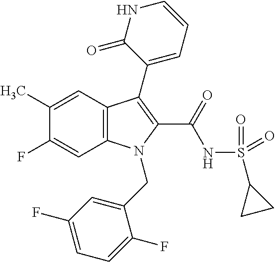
C1(C)=CC2=C(C=C1F)N(CC1=CC(F)=CC=C1F)C(C(NS(C1CC1)(=O)=O)=O)=C2C1=CC=CNC1=O
